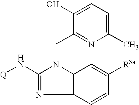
C12=C(C=CC([R3a])=C1)N=C(N[Q])N2CC1=NC(C)=CC=C1O
